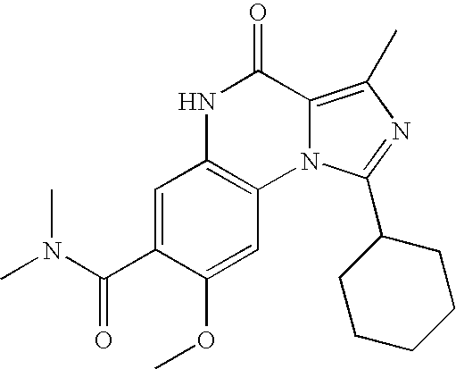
C1=C(C(N(C)C)=O)C(OC)=CC2=C1NC(=O)C1=C(C)N=C(C3CCCCC3)N21
